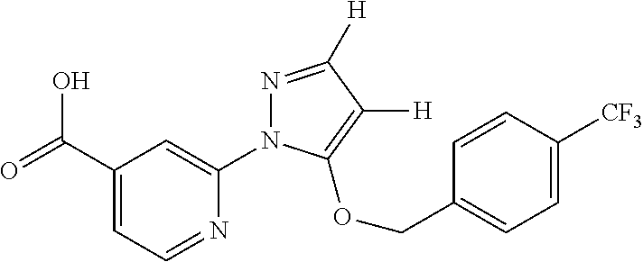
OC(C1=CC=NC(N2N=C([H])C([H])=C2OCC2=CC=C([CF3])C=C2)=C1)=O
